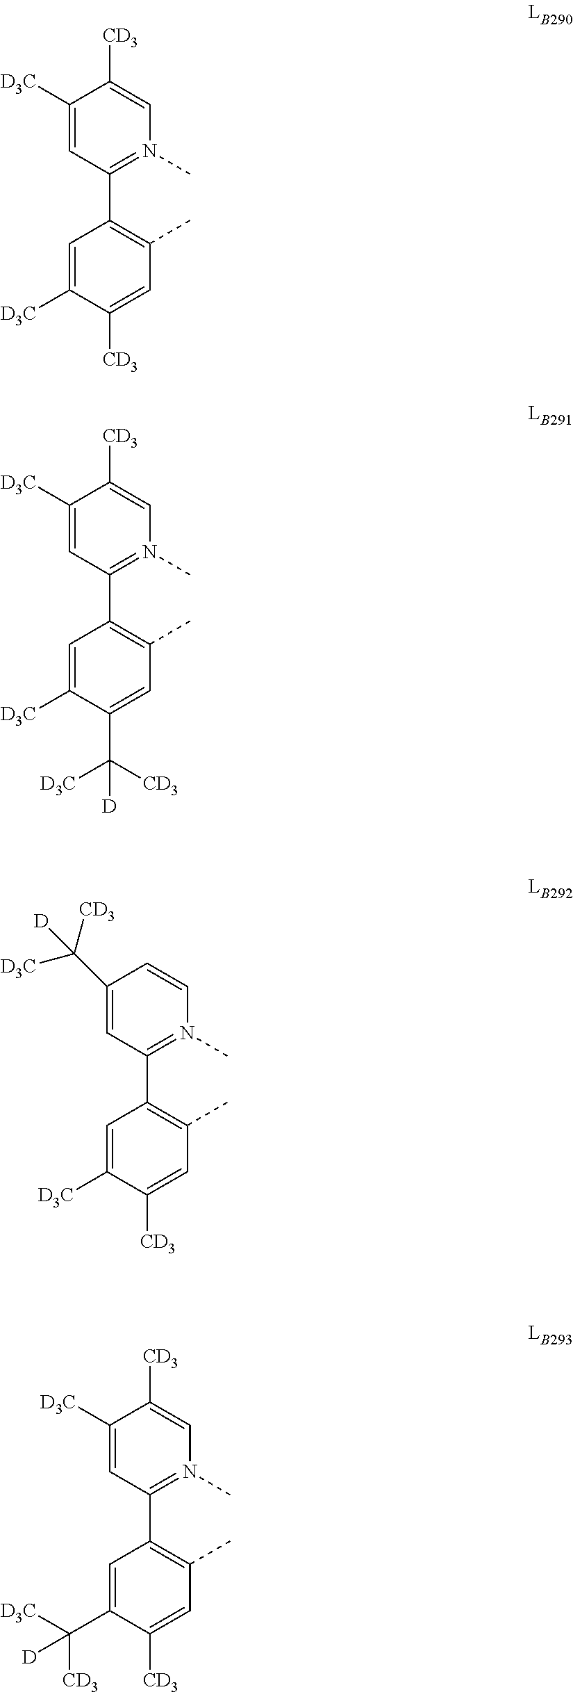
C1([D3C])=CC(C2=C(C)C=C([CD3])C([D3C])=C2)=N(C)C=C1[CD3].C1([D3C])=CC(C2=C(C)C=C(C([CD3])([D3C])[D])C([D3C])=C2)=N(C)C=C1[CD3].C1(C([D3C])([CD3])[D])=CC(C2=C(C)C=C([CD3])C([D3C])=C2)=N(C)C=C1.C1([D3C])=CC(C2=C(C)C=C([CD3])C(C([CD3])([D3C])[D])=C2)=N(C)C=C1[CD3]
